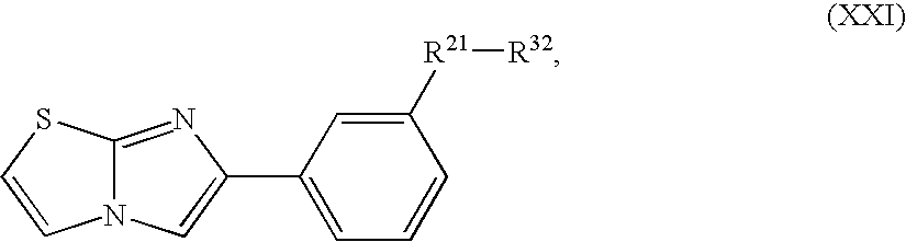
C1=C(C2=CC=CC([R21][R32])=C2)N=C2N1C=CS2
